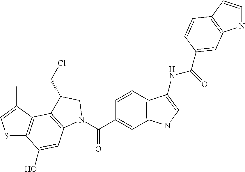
S1C2=C(C(C)=C1)C1=C(C=C2O)N(C(C2=CC3=C(C=C2)C(NC(=O)C2=CC4=C(C=CN4)C=C2)=CN3)=O)CC1CCl
